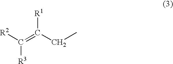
C(C(=C([R2])[R3])[R1])C
